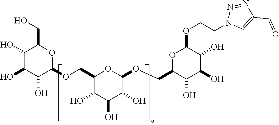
C1(O)C(O)C(O)C(OCC2C(O)C(O)C(O)C(OCC3OC(OCCN4C=C(C=O)N=N4)C(O)C(O)C3O)O2)OC1CO
